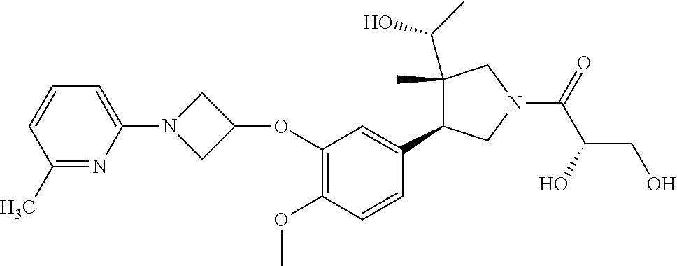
C1=CC(C)=NC(N2CC(OC3=C(OC)C=CC(C4C(C(O)C)(C)CN(C(C(CO)O)=O)C4)=C3)C2)=C1
